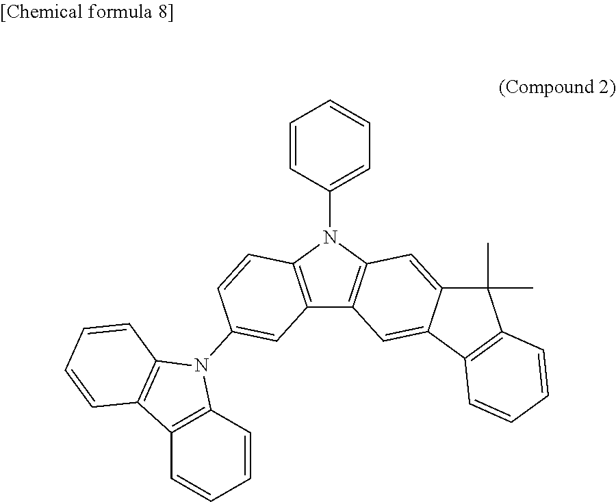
C12=C(N(C3=CC=CC=C3)C3=C1C=C1C(=C3)C(C)(C)C3=C1C=CC=C3)C=CC(N1C3=C(C4=C1C=CC=C4)C=CC=C3)=C2
